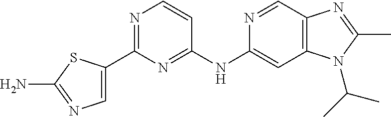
N1=C(C2=CN=C(N)S2)N=C(NC2=CC3=C(C=N2)N=C(C)N3C(C)C)C=C1
